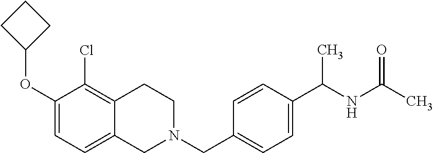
C1(OC2CCC2)=CC=C2C(=C1Cl)CCN(CC1=CC=C(C(NC(C)=O)C)C=C1)C2
